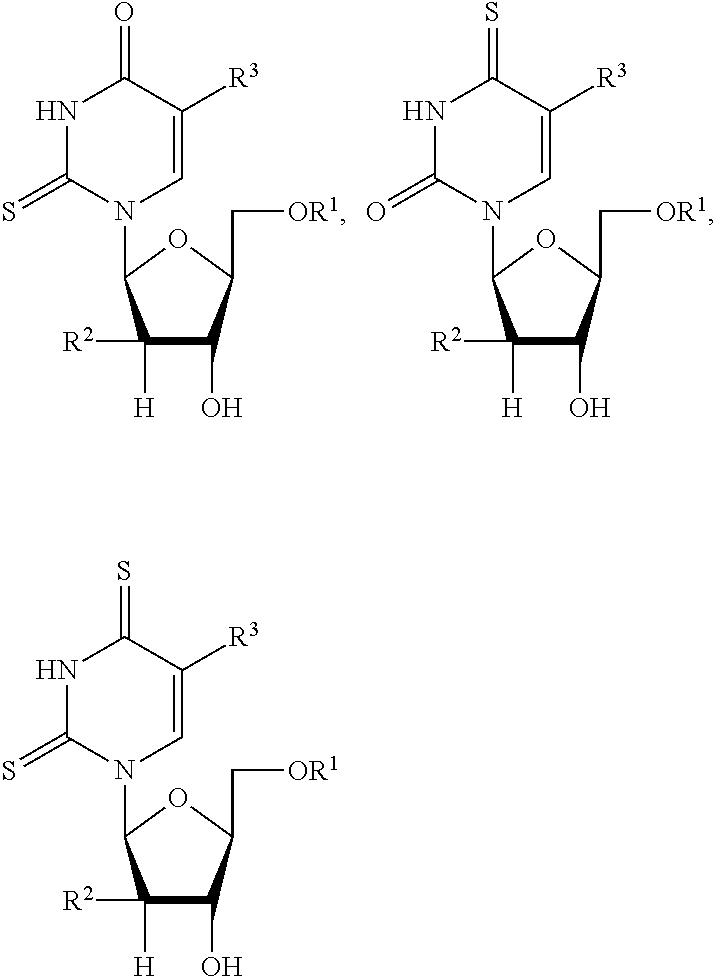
N1C(=S)N(C2C([R2])([H])C(O)C(C[OR1])O2)C=C([R3])C1=O.N1C(=O)N(C2C([R2])([H])C(O)C(C[OR1])O2)C=C([R3])C1=S.N1C(=S)N(C2C([R2])([H])C(O)C(C[OR1])O2)C=C([R3])C1=S
